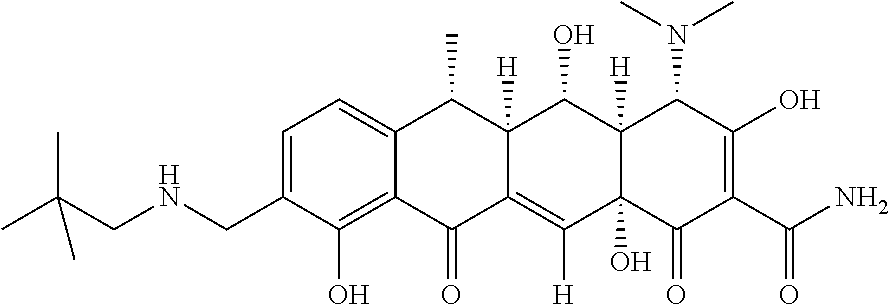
C1=C(CNCC(C)(C)C)C(O)=C2C(=C1)C(C)C1([H])C(=C([H])C3(O)C([H])(C1O)C(N(C)C)C(O)=C(C(N)=O)C3=O)C2=O
